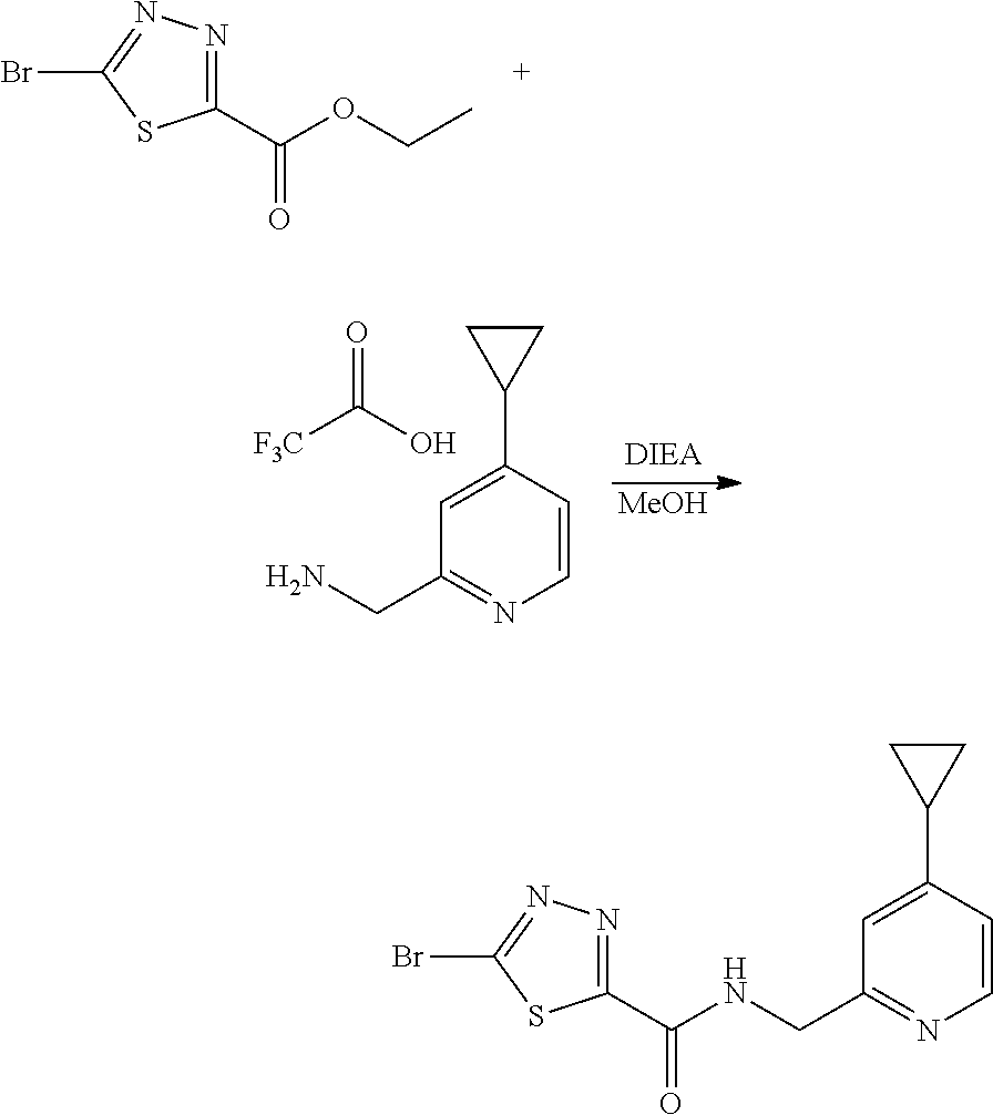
C1(C(OCC)=O)=NN=C(Br)S1.[MeOH].C1(CN)=NC=CC(C2CC2)=C1.[F3C]C(O)=O.C1(CNC(C2=NN=C(Br)S2)=O)=NC=CC(C2CC2)=C1
